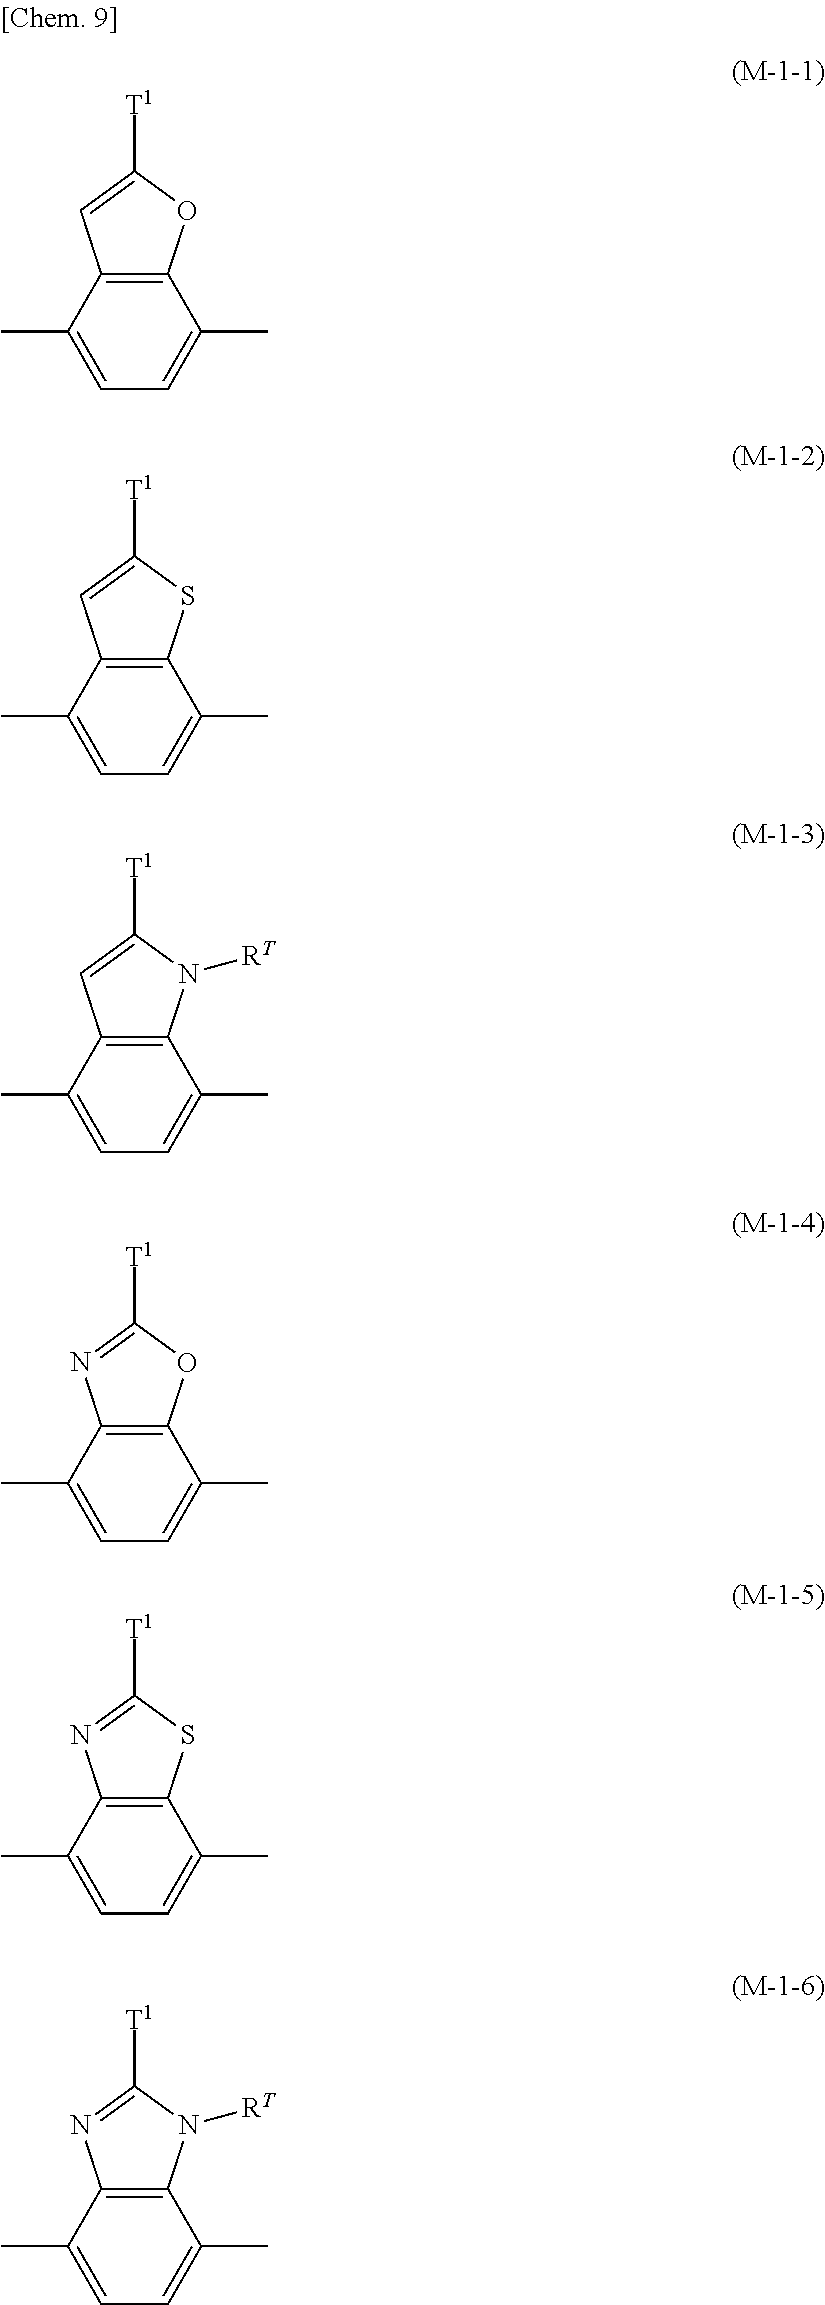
C1=C(C)C2=C(C(C)=C1)OC([T1])=C2.C1=C(C)C2=C(C(C)=C1)SC([T1])=C2.C1=C(C)C2=C(C(C)=C1)N([RT])C([T1])=C2.C1=C(C)C2=C(C(C)=C1)OC([T1])=N2.C1=C(C)C2=C(C(C)=C1)SC([T1])=N2.C1=C(C)C2=C(C(C)=C1)N([RT])C([T1])=N2
